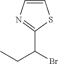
C1=CN=C(C(Br)CC)S1
